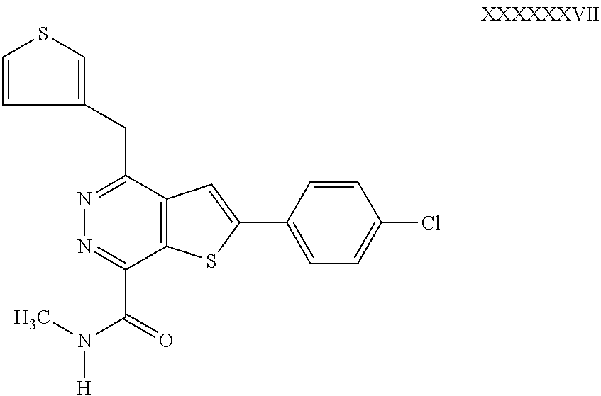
C1=CC(CC2=NN=C(C(=O)N(C)[H])C3=C2C=C(C2=CC=C(Cl)C=C2)S3)=CS1
